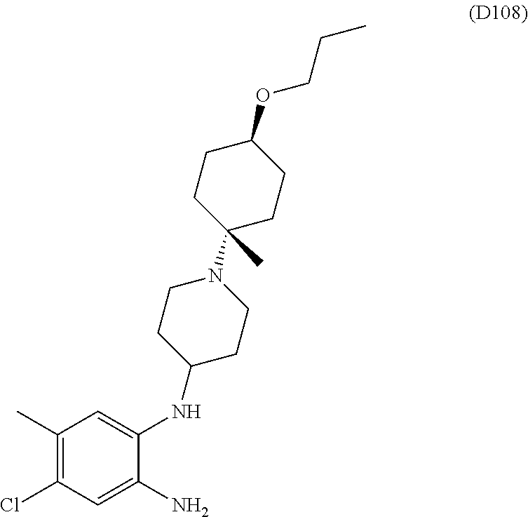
C1=C(NC2CCN(C3(C)CCC(OCCC)CC3)CC2)C(N)=CC(Cl)=C1C
